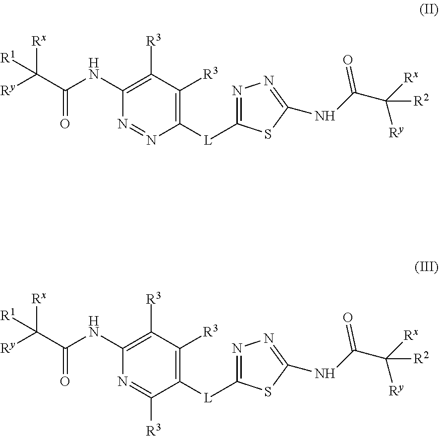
C1(NC(C([Ry])([Rx])[R1])=O)=C([R3])C([R3])=C([L]C2=NN=C(NC(C([Rx])([Ry])[R2])=O)S2)N=N1.C1(NC(C([Ry])([Rx])[R1])=O)=C([R3])C([R3])=C([L]C2=NN=C(NC(C([Rx])([Ry])[R2])=O)S2)C([R3])=N1
